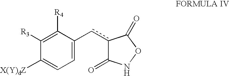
C1([X(Y)dZ])=CC=C(cc2C(=O)NOC2=O)C([R4])=C1[R3]
